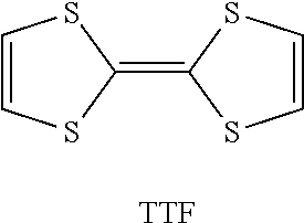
C1=CSC(=C2SC=CS2)S1.[TTF]
